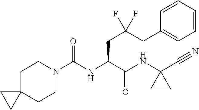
C1CN(C(NC(C(NC2(C#N)CC2)=O)CC(CC2=CC=CC=C2)(F)F)=O)CCC12CC2
